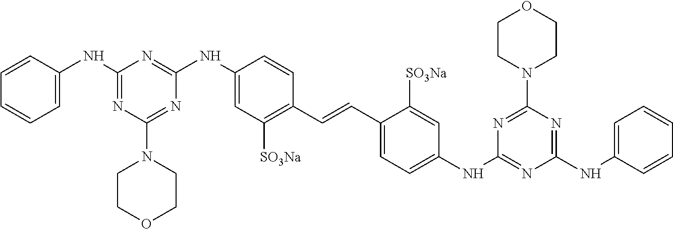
C1(NC2=CC=CC=C2)=NC(N2CCOCC2)=NC(NC2=CC([SO3Na])=C(C=CC3=CC=C(NC4=NC(NC5=CC=CC=C5)=NC(N5CCOCC5)=N4)C=C3[SO3Na])C=C2)=N1
